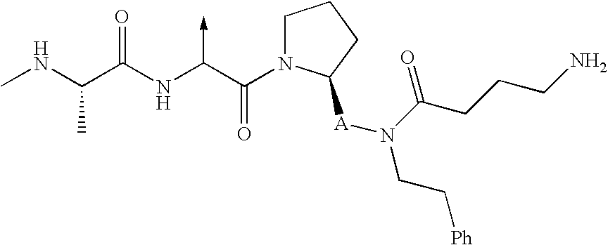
C(NC)(C(NC(C(N1CCCC1[A]N(CC[Ph])C(CCCN)=O)=O)->C)=O)C
